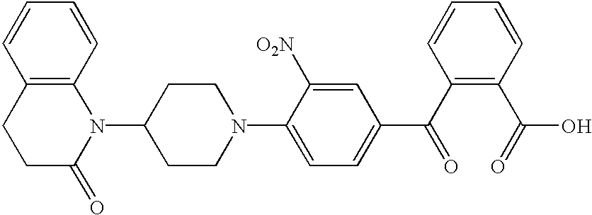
C1CC(=O)N(C2CCN(C3=CC=C(C(C4=C(C(=O)O)C=CC=C4)=O)C=C3[O2N])CC2)C2=C1C=CC=C2
